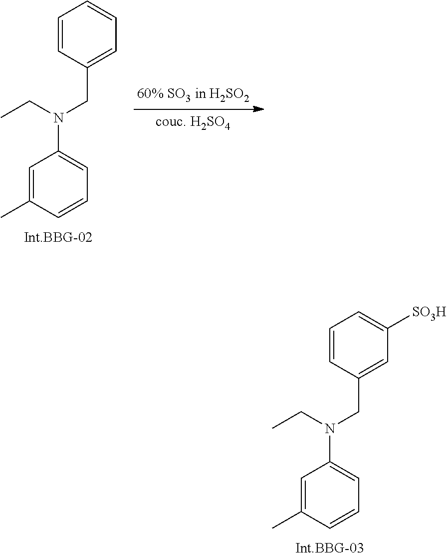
C1=C(C)C=CC=C1N(CC)CC1=CC([SO3H])=CC=C1.C1=C(C)C=CC=C1N(CC)CC1=CC=CC=C1
